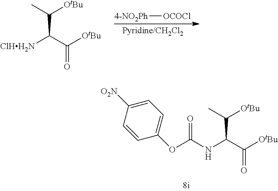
C1=CC([O2N])=CC=C1OC(=O)NC(C([OtBu])=O)C([OtBu])C.[ClHH2N]C(C([OtBu])=O)C([OtBu])C.[4-NO2Ph][OCOCl]
